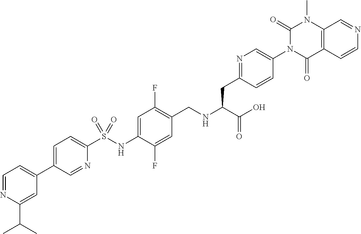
C1=C(C2=CC=NC(C(C)C)=C2)C=NC(S(NC2=CC(F)=C(CNC(C(=O)O)CC3=NC=C(N4C(=O)C5=C(N(C)C4=O)C=NC=C5)C=C3)C=C2F)(=O)=O)=C1
